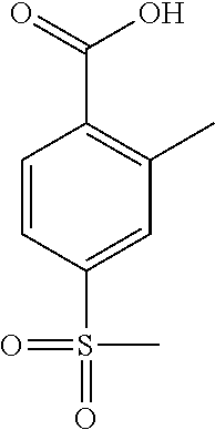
C1(C)=C(C(=O)O)C=CC(S(C)(=O)=O)=C1
